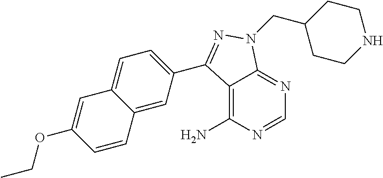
C1=NC(N)=C2C(=N1)N(CC1CCNCC1)N=C2C1=CC=C2C(=C1)C=CC(OCC)=C2
